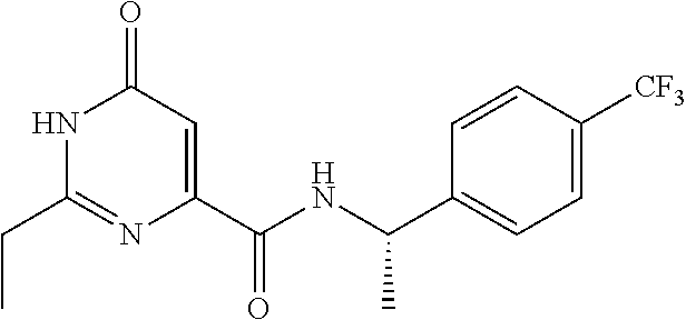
C1(=O)C=C(C(NC(C2=CC=C([CF3])C=C2)C)=O)N=C(CC)N1
